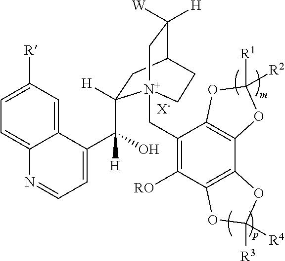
[X-].C1=C([R])C=C2C(=C1)N=CC=C2C([H])(O)C1([H])CC2C([W])([H])C[N+]1(CC1=C([RO])C3=C(C4=C1OC([R2])([R1])O4)OC([R3])([R4])O3)CC2
